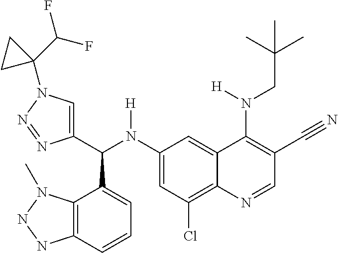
C1(N(C(C2=CN(C3(C(F)F)CC3)N=N2)C2=CC=CC3=C2N(C)NN3)[H])=CC(Cl)=C2C(=C1)C(N(CC(C)(C)C)[H])=C(C#N)C=N2
